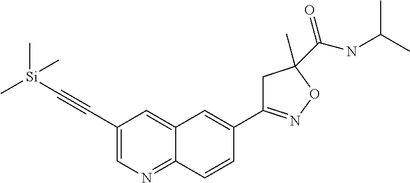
C1(C#C[Si](C)(C)C)=CN=C2C(=C1)C=C(C1=NOC(C(NC(C)C)=O)(C)C1)C=C2
